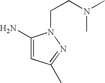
C1(N)=CC(C)=NN1CCN(C)C
